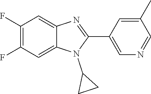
C1(F)=C(F)C=C2C(=C1)N=C(C1=CN=CC(C)=C1)N2C1CC1
